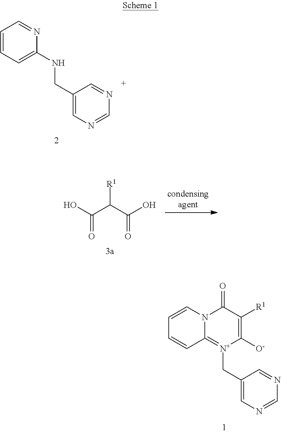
N12C(=[N+](CC3=CN=CN=C3)C([O-])=C([R1])C1=O)C=CC=C2.C1=CC=C(NCC2=CN=CN=C2)N=C1.C(=O)(O)C(C(O)=O)[R1]
